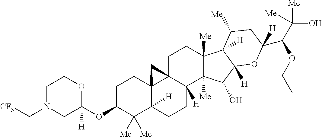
C1N(C[CF3])CC(OC2C([Me])([Me])C3([H])C4(CC2)C2(C([H])(CC3)C3([Me])C([Me])(CC2)C2([H])C([H])(C3O)OC(C(C([Me])([Me])O)OCC)([H])CC2[Me])C4)([H])OC1
